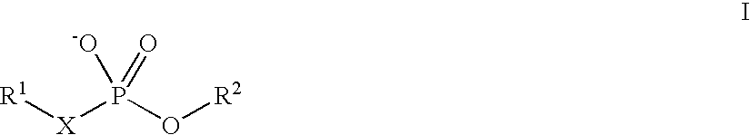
[R1][X]P(O[R2])([-O])=O
